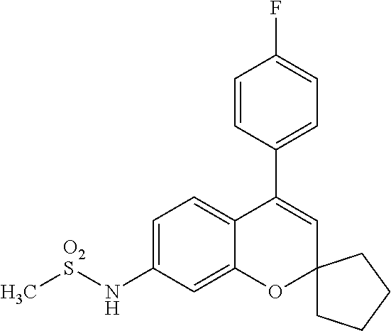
C1=CC(C2=CC3(OC4=CC(N[O2S]C)=CC=C24)CCCC3)=CC=C1F
